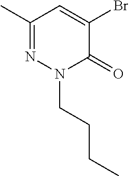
C1(C)=NN(CCCC)C(=O)C(Br)=C1
